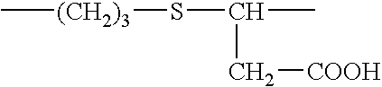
C[(CH2)3]SC(C[COOH])C
